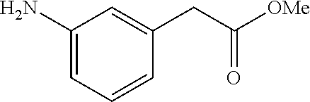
C1(N)=CC=CC(CC([OMe])=O)=C1
